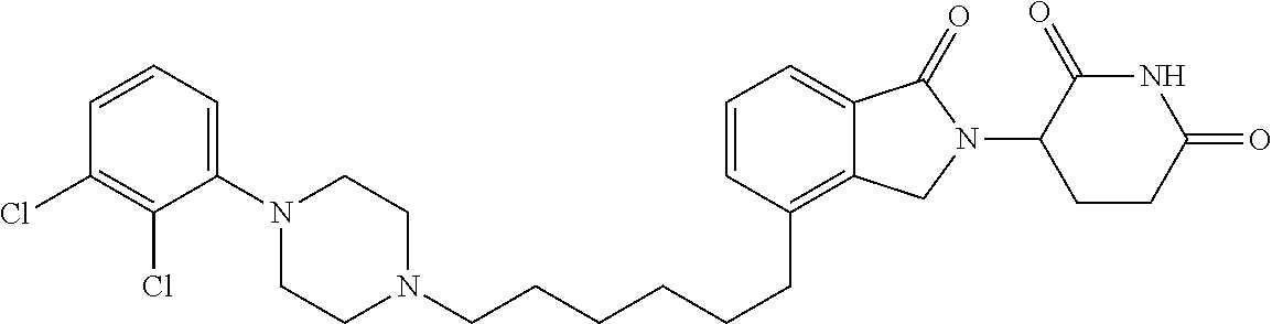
C(CCCC1=C2C(=CC=C1)C(=O)N(C1C(=O)NC(=O)CC1)C2)CCN1CCN(C2=CC=CC(Cl)=C2Cl)CC1
